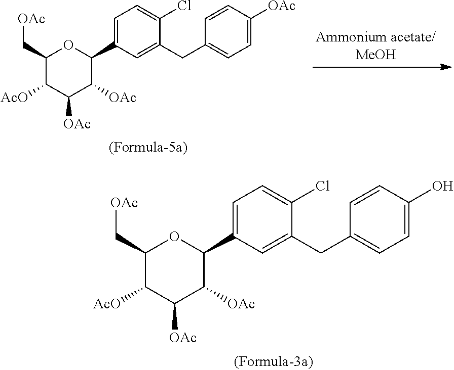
C1(C[OAc])C([AcO])C([OAc])C([OAc])C(C2=CC=C(Cl)C(CC3=CC=C(O)C=C3)=C2)O1.C1(C[OAc])C([AcO])C([OAc])C([OAc])C(C2=CC=C(Cl)C(CC3=CC=C([OAc])C=C3)=C2)O1
